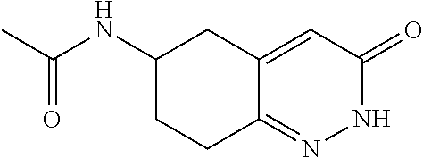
CC(NC1CCC2=NNC(=O)C=C2C1)=O
